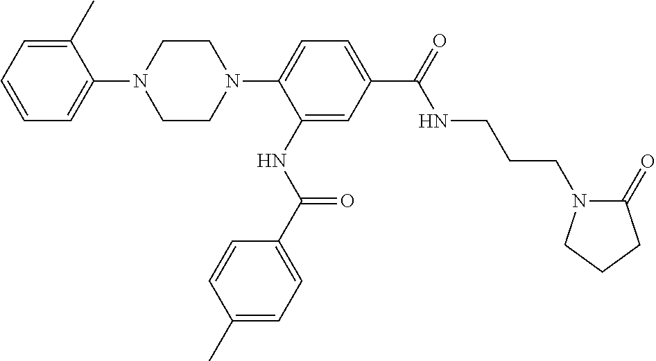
C1=C(C)C(N2CCN(C3=CC=C(C(NCCCN4C(=O)CCC4)=O)C=C3NC(=O)C3=CC=C(C)C=C3)CC2)=CC=C1
